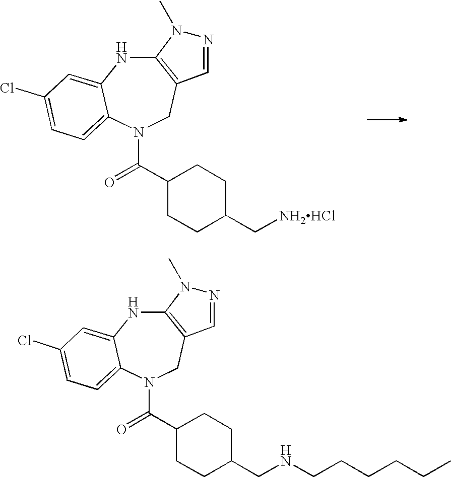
C12=C(CN(C(=O)C3CCC(C[NH2HCl])CC3)C3=CC=C(Cl)C=C3N1)C=NN2C.C12=C(CN(C(=O)C3CCC(CNCCCCCC)CC3)C3=CC=C(Cl)C=C3N1)C=NN2C
